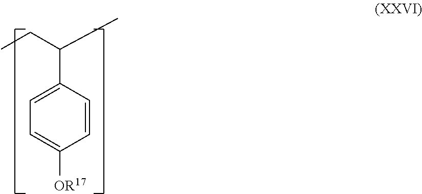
CCC(C)C1=CC=C([OR17])C=C1
